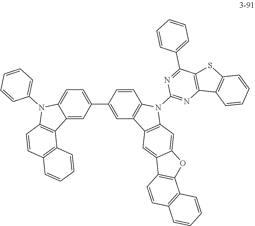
C1=CC=CC=C1N1C2=CC=C(C3=CC4=C(C=C3)N(C3=NC5=C(C(C6=CC=CC=C6)=N3)SC3=C5C=CC=C3)C3=C4C=C4C(=C3)OC3=C4C=CC4=C3C=CC=C4)C=C2C2=C1C=CC1=C2C=CC=C1
